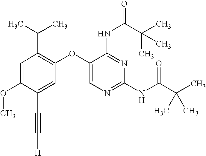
C1=C(OC)C(C#C[H])=CC(OC2=CN=C(NC(C(C)(C)C)=O)N=C2NC(C(C)(C)C)=O)=C1C(C)C
